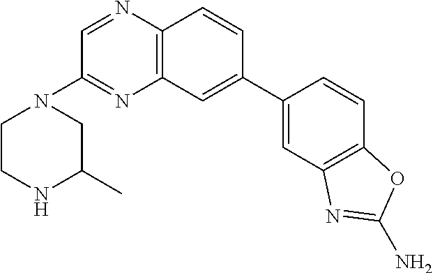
C12=C(C=CC(C3=CC4=C(C=C3)OC(N)=N4)=C1)N=CC(N1CCNC(C)C1)=N2
